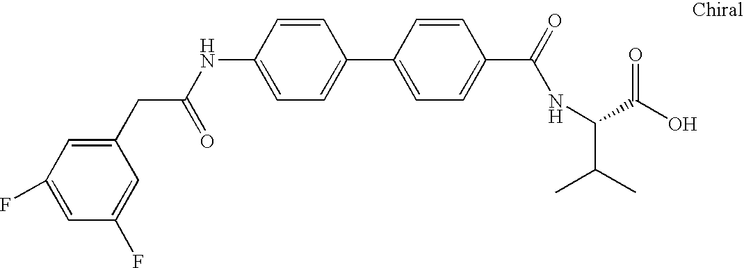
N(C1=CC=C(C2=CC=C(C(NC(C(O)=O)C(C)C)=O)C=C2)C=C1)C(=O)CC1=CC(F)=CC(F)=C1
